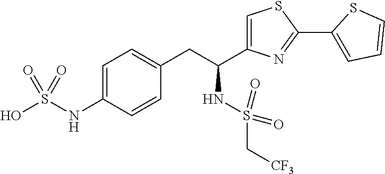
S(NC(CC1=CC=C(NS(O)(=O)=O)C=C1)C1=CSC(C2=CC=CS2)=N1)(C[CF3])(=O)=O
